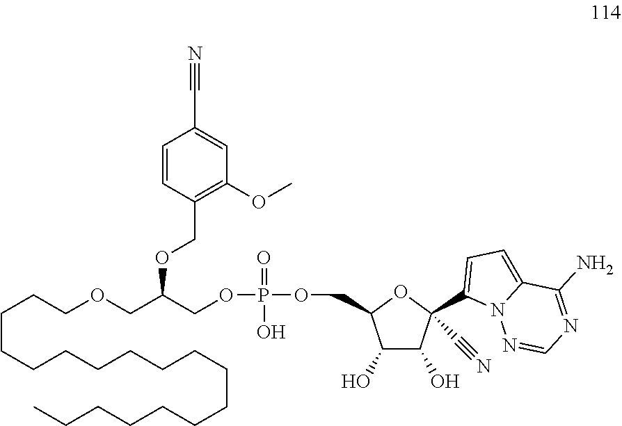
C1(C#N)=CC(OC)=C(COC(COP(=O)(O)OCC2C(O)C(O)C(C3=CC=C4N3N=CN=C4N)(C#N)O2)COCCCCCCCCCCCCCCCCCC)C=C1
